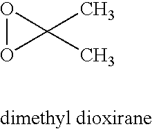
O1OC1(C)C
